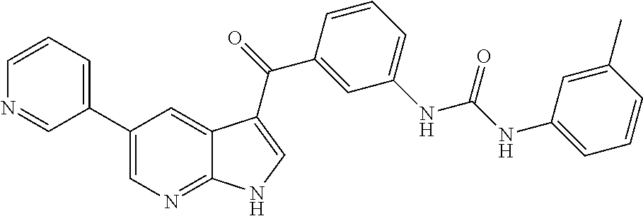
C1(C2=CN=C3C(=C2)C(C(=O)C2=CC(NC(NC4=CC=CC(C)=C4)=O)=CC=C2)=CN3)=CC=CN=C1
